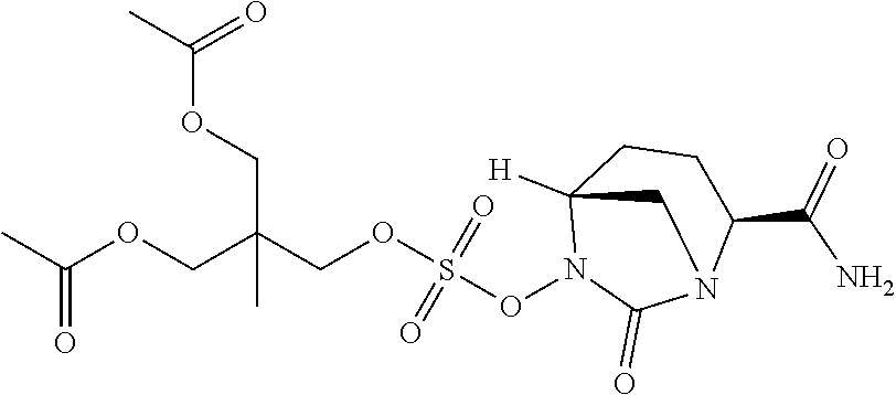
C(COS(ON1C2([H])CCC(C(N)=O)N(C1=O)C2)(=O)=O)(COC(=O)C)(COC(C)=O)C
